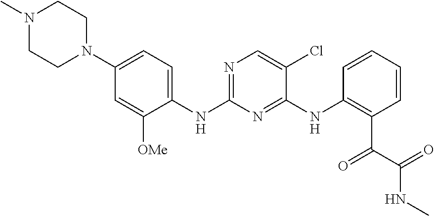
N1(C)CCN(C2=CC=C(NC3=NC=C(Cl)C(NC4=C(C(=O)C(=O)NC)C=CC=C4)=N3)C([OMe])=C2)CC1
